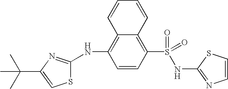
S1C(NC2=C3C(=C(S(NC4=NC=CS4)(=O)=O)C=C2)C=CC=C3)=NC(C(C)(C)C)=C1
